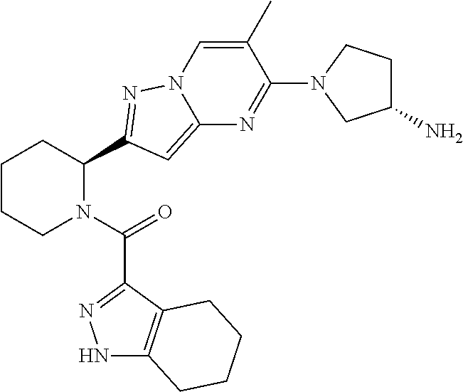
C1CCN(C(=O)C2=NNC3=C2CCCC3)C(C2=NN3C=C(C)C(N4CC(N)CC4)=NC3=C2)C1
